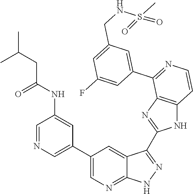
C1=NC=C(C2=CN=C3C(=C2)C(C2=NC4=C(N2)C=CN=C4C2=CC(CNS(C)(=O)=O)=CC(F)=C2)=NN3)C=C1NC(CC(C)C)=O
